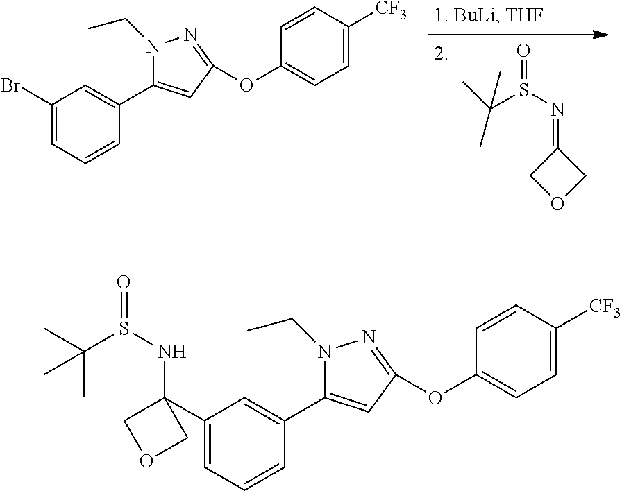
C1(=NS(=O)C(C)(C)C)COC1.C1(Br)=CC=CC(C2=CC(OC3=CC=C([CF3])C=C3)=NN2CC)=C1.C1(C2(NS(=O)C(C)(C)C)COC2)=CC=CC(C2=CC(OC3=CC=C([CF3])C=C3)=NN2CC)=C1
